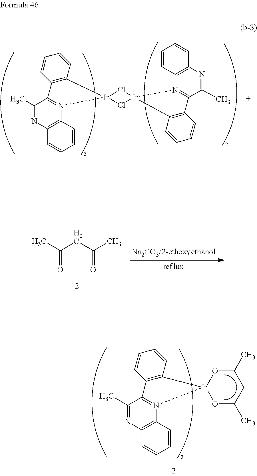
C1(C)=NC2=C(N3=C1C1=C(C=CC=C1)[Ir]31Cl[Ir]3(Cl1)C1=C(C=CC=C1)C1=N3C3=C(N=C1C)C=CC=C3)C=CC=C2.C(CC(C)=O)(C)=O.C1(C)=NC2=C(N3=C1C1=C(C=CC=C1)[Ir]31OC(C)CC(C)O1)C=CC=C2
